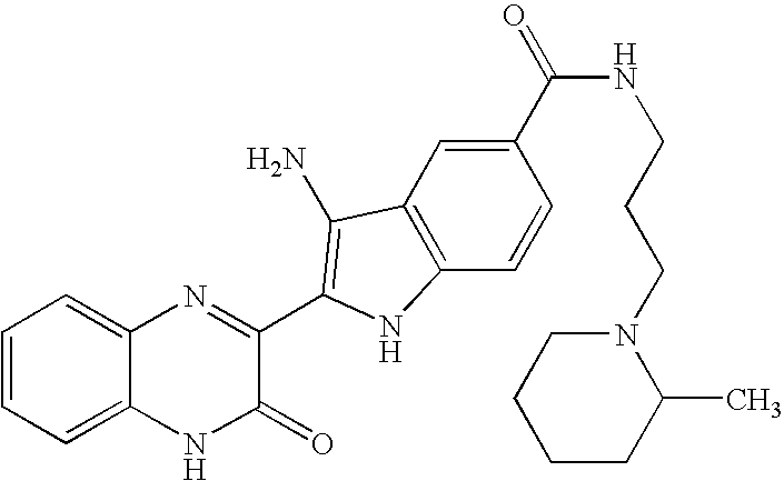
C1=C2C(=CC=C1)N=C(C1=C(N)C3=C(C=CC(C(=O)NCCCN4CCCCC4C)=C3)N1)C(=O)N2
